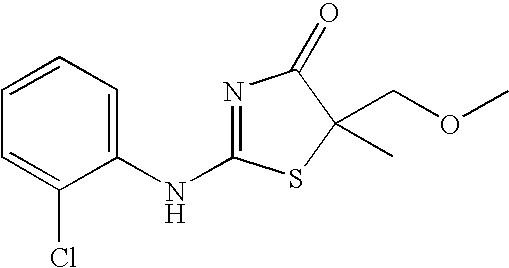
C1=CC=C(NC2=NC(=O)C(COC)(C)S2)C(Cl)=C1
